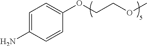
C1=C(N)C=CC(OCCOC)=C1
